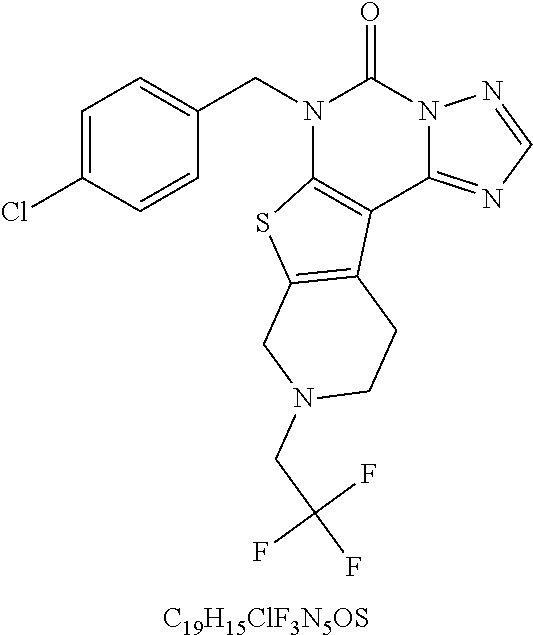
C1=C(Cl)C=CC(CN2C3=C(C4=NC=NN4C2=O)C2=C(S3)CN(CC(F)(F)F)CC2)=C1.[C19H15ClF3N5OS]
